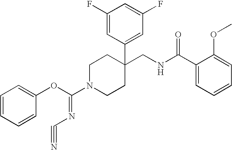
C1(CNC(C2=CC=CC=C2OC)=O)(C2=CC(F)=CC(F)=C2)CCN(C(=NC#N)OC2=CC=CC=C2)CC1
